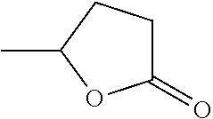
CC1CCC(=O)O1
